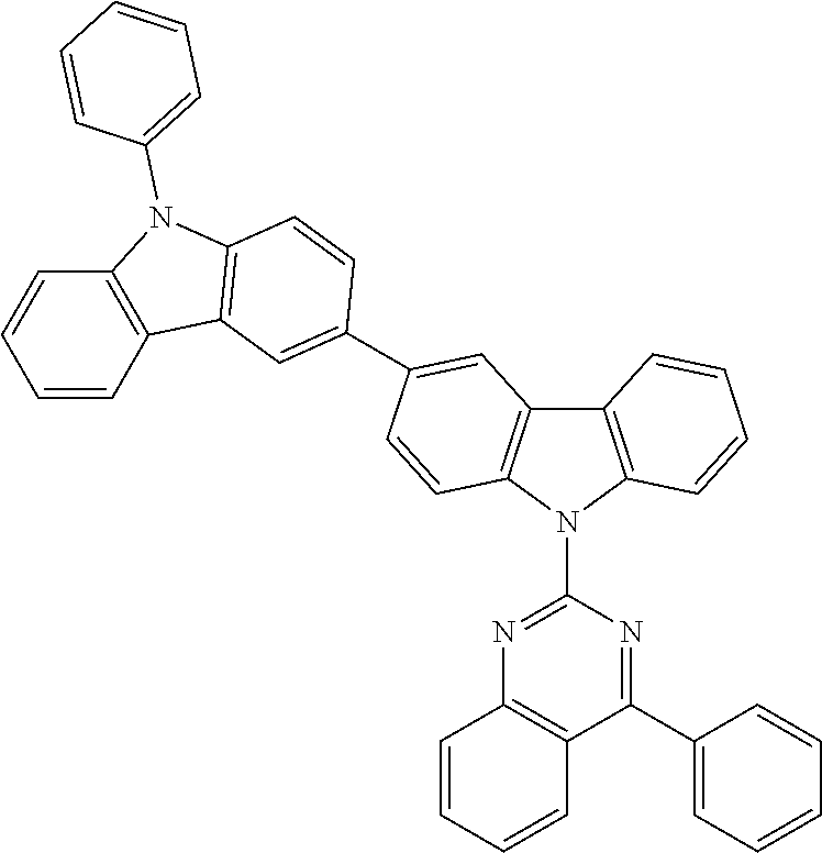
N1=C(N2C3=C(C4=C2C=CC(C2=CC5=C(N(C6=CC=CC=C6)C6=C5C=CC=C6)C=C2)=C4)C=CC=C3)N=C(C2=CC=CC=C2)C2=C1C=CC=C2
